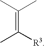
C(=C([R3])C)(C)C
